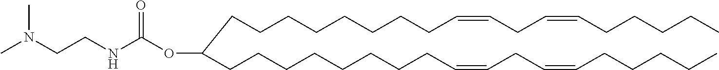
CCCCCC=CCC=CCCCCCCCCC(CCCCCCCCC=CCC=CCCCCC)OC(=O)NCCN(C)C
